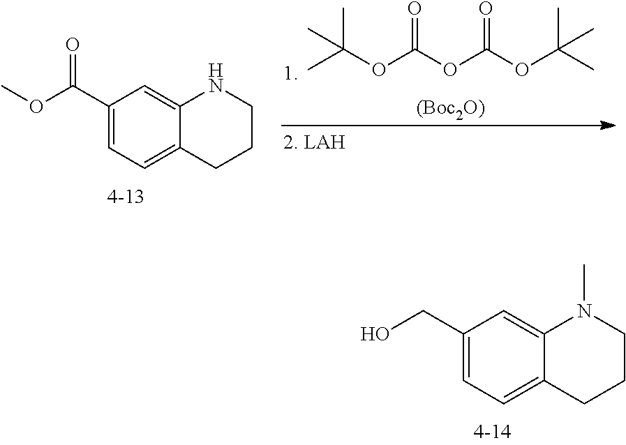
CC(OC(OC(OC(C)(C)C)=O)=O)(C)C.[(Boc2O)].C1(C(OC)=O)=CC=C2C(=C1)NCCC2.C1(CO)=CC=C2C(=C1)N(C)CCC2
